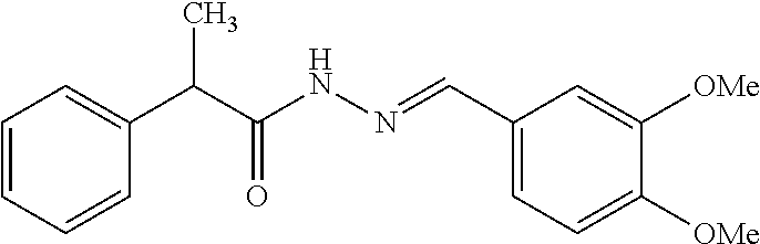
C(C(NN=CC1=CC=C([OMe])C([OMe])=C1)=O)(C)C1=CC=CC=C1
